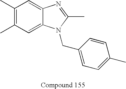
C1(C)=C(C)C=C2C(=C1)N=C(C)N2CC1=CC=C(C)C=C1
